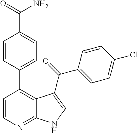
C1=CC(C2=C3C(=NC=C2)NC=C3C(=O)C2=CC=C(Cl)C=C2)=CC=C1C(=O)N
